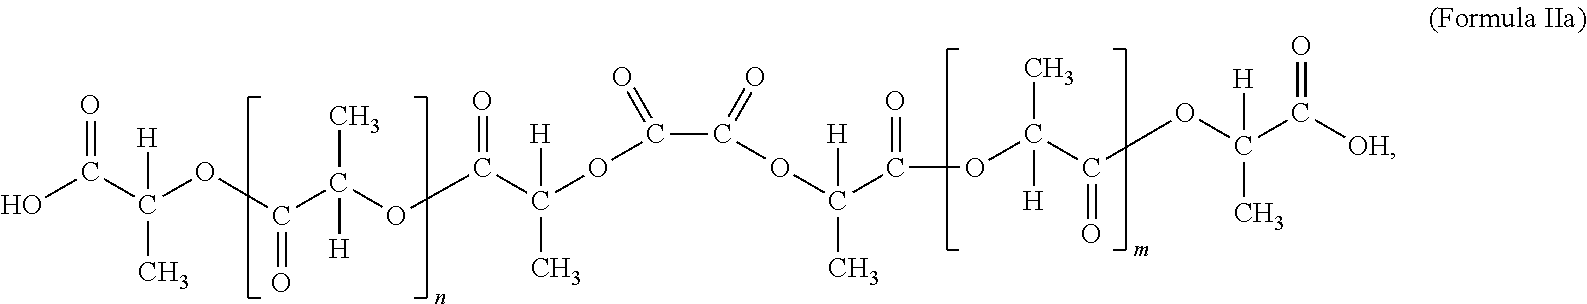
OC(C(C)(OC(C(OC(C(C)(OC(C(=O)OC(C(OC(C(OC(C([OH])=O)([H])C)=O)(C)[H])=O)(C)[H])=O)[H])=O)(C)[H])=O)[H])=O
